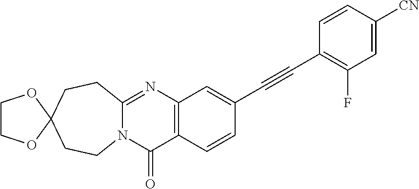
N12C(=NC3=C(C1=O)C=CC(C#CC1=C(F)C=C([CN])C=C1)=C3)CCC1(CC2)OCCO1
